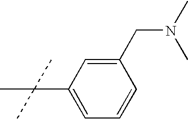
C1(C(C)(C)C)=CC=CC(CN(C)C)=C1
